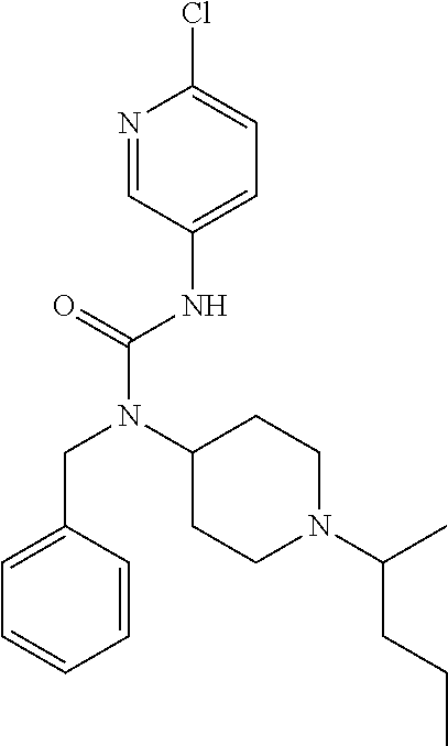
N1=CC(NC(N(C2CCN(C(C)CCC)CC2)CC2=CC=CC=C2)=O)=CC=C1Cl
